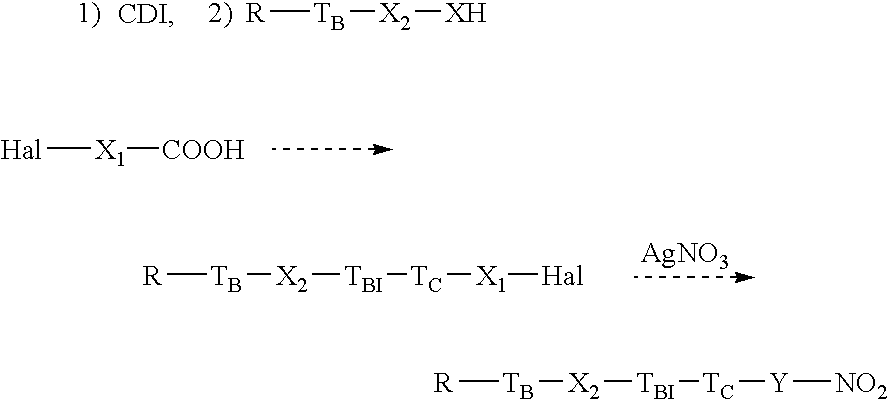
[R][TB][X2][TBI][TC][X1][Hal].[AgNO3].[R][TB][X2][XH].[Hal][X1][COOH].[R][TB][X2][TBI][TC][Y][NO2]
